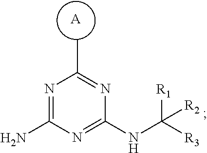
[A].N1=C(N)N=C(NC([R3])([R1])[R2])N=C1C
